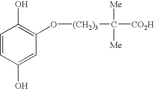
C1=CC(O)=CC(O[(CH2)3]C([Me])([CO2H])[Me])=C1O
